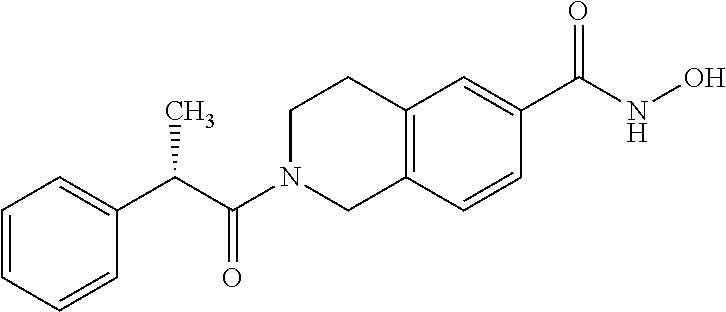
C1=CC=CC(C(C(N2CC3=C(CC2)C=C(C(NO)=O)C=C3)=O)C)=C1
